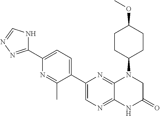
C1(C2=CN=C3C(=N2)N(C2CCC(OC)CC2)CC(=O)N3)=CC=C(C2=NN=CN2)N=C1C
